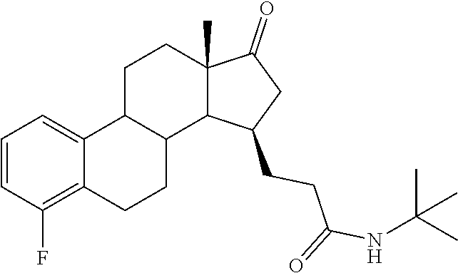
C1=CC(F)=C2C(=C1)C1CCC3(C)C(=O)CC(CCC(=O)NC(C)(C)C)C3C1CC2
